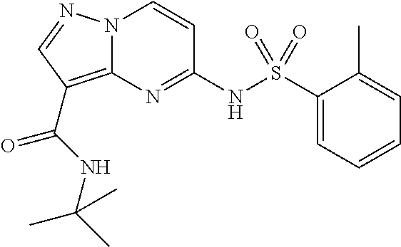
N(C1=NC2=C(C(=O)NC(C)(C)C)C=NN2C=C1)S(C1=CC=CC=C1C)(=O)=O
